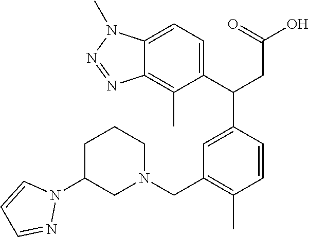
C1(C(CC(O)=O)C2=CC(CN3CCCC(N4C=CC=N4)C3)=C(C)C=C2)=CC=C2C(=C1C)N=NN2C
